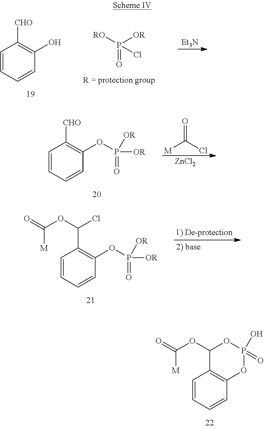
C1=CC=CC2=C1C(OC(=O)[M])OP(O)(=O)O2.C1=CC=CC(O)=C1[CHO].[RO]P([OR])(=O)Cl.[Et3N].[ZnCl2].O=C(Cl)[M].C1=CC=CC(OP(=O)([OR])[OR])=C1[CHO].C1=CC=CC(OP(=O)([OR])[OR])=C1C(OC(=O)[M])Cl
